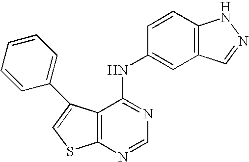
C12=C(C(NC3=CC4=C(C=C3)NN=C4)=NC=N1)C(C1=CC=CC=C1)=CS2
